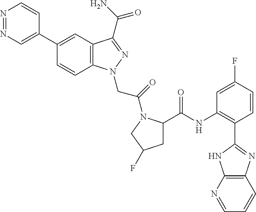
N1=NC=C(C2=CC3=C(C=C2)N(CC(=O)N2C(C(NC4=C(C5=NC6=C(N5)N=CC=C6)C=CC(F)=C4)=O)CC(F)C2)N=C3C(N)=O)C=C1
